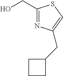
C(C1=NC(CC2CCC2)=CS1)O
